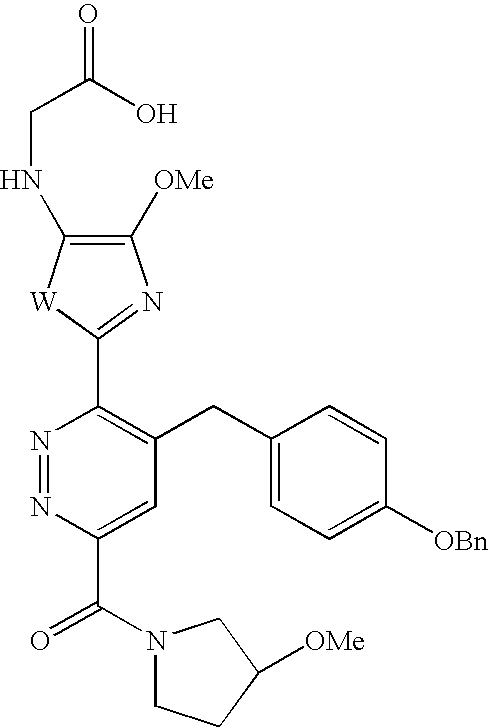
N1=NC(C(N2CCC([OMe])C2)=O)=CC(CC2=CC=C([OBn])C=C2)=C1C1=NC([OMe])=C(NCC(=O)O)[W]1
